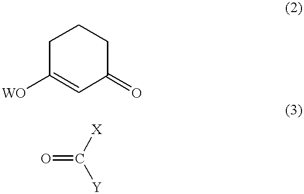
C1CC([WO])=CC(=O)C1.O=C([X])[Y]
